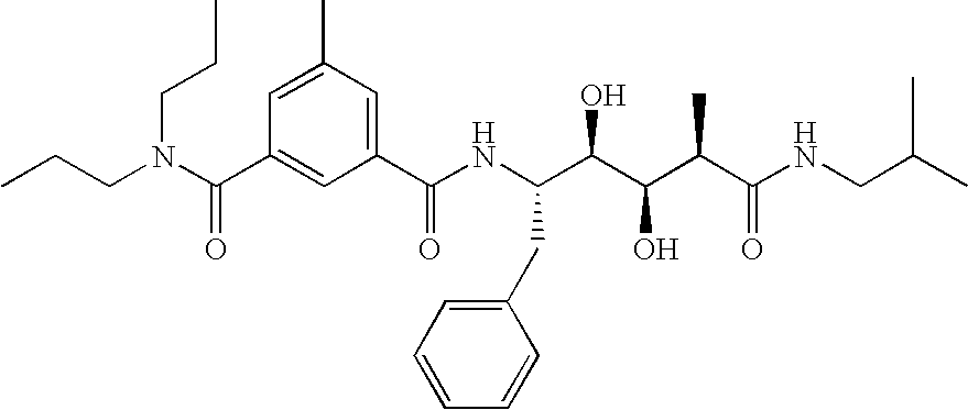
CCCN(C(C1=CC(C(NC(C(C(C(C(NCC(C)C)=O)C)O)O)CC2=CC=CC=C2)=O)=CC(C)=C1)=O)CCC
